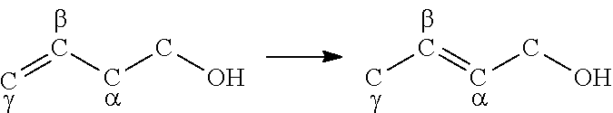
C=CCCO.CC=CCO
